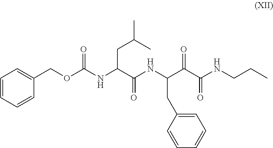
C1=CC=CC(COC(NC(C(NC(C(C(NCCC)=O)=O)CC2=CC=CC=C2)=O)CC(C)C)=O)=C1
